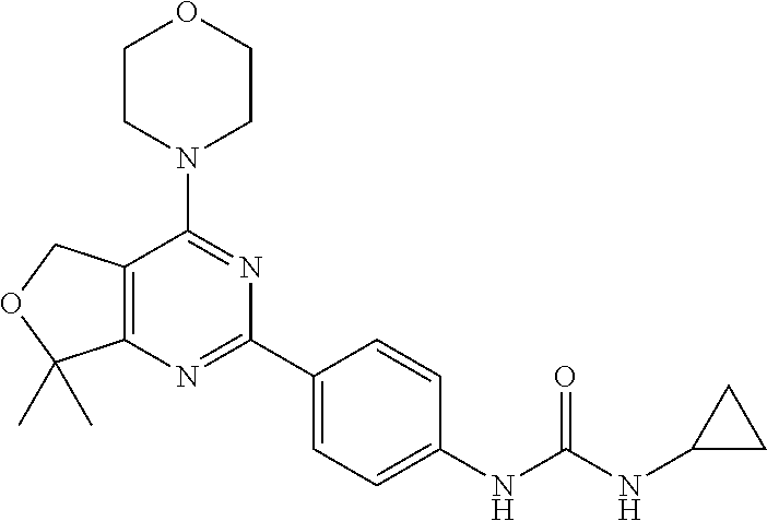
C12=C(N=C(C3=CC=C(NC(NC4CC4)=O)C=C3)N=C1N1CCOCC1)C(C)(C)OC2
